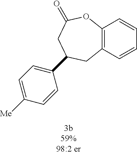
C12=C(C=CC=C1)CC(C1=CC=C([Me])C=C1)CC(=O)O2
